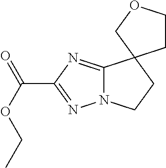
C12=NC(C(OCC)=O)=NN1CCC21CCOC1
